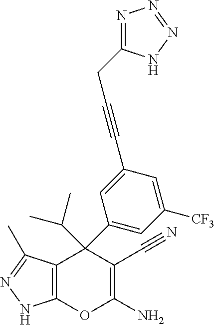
C12=C(C(C)=NN1)C(C1=CC([CF3])=CC(C#CCC3=NN=NN3)=C1)(C(C)C)C(C#N)=C(N)O2
